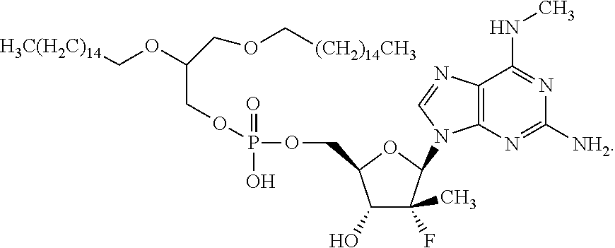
C12=C(N=C([NH2])N=C1NC)N(C1C(F)(C)C(O)C(COP(=O)(OCC(OC[H3C(H2C)14])COC[(CH2)14CH3])O)O1)C=N2
